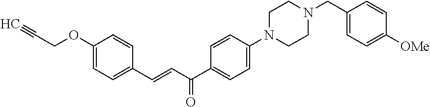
C1(OCC#C)=CC=C(C=CC(C2=CC=C(N3CCN(CC4=CC=C([OMe])C=C4)CC3)C=C2)=O)C=C1
